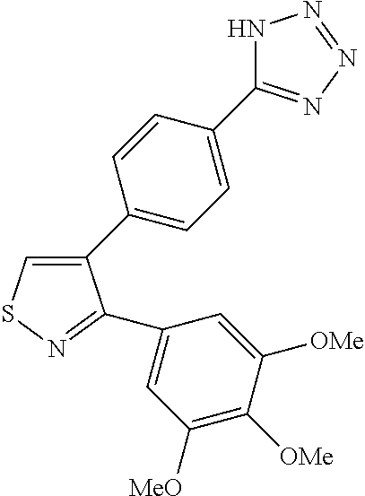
C1(C2=CC=C(C3=NN=NN3)C=C2)=CSN=C1C1=CC([MeO])=C([OMe])C([OMe])=C1
